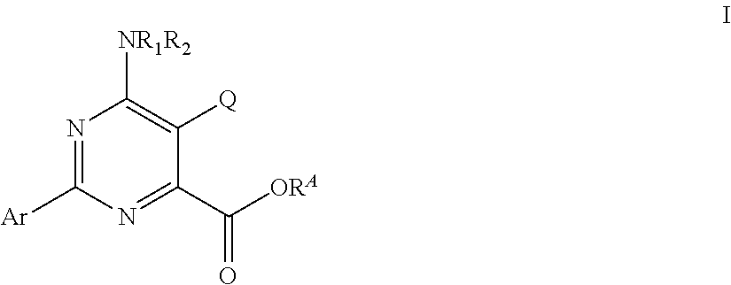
N1=C([Ar])N=C(C([ORA])=O)C([Q])=C1[NR1R2]
